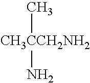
[CH3CCH2NH2](N)C
